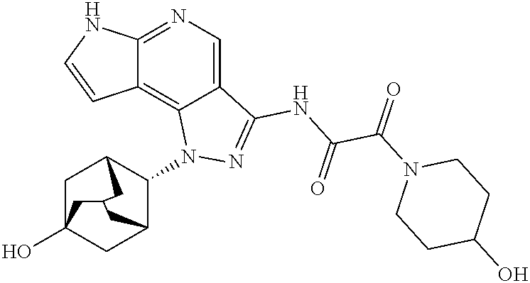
C1C2(O)CC3C(N4C5=C6C(=NC=C5C(NC(C(N5CCC(O)CC5)=O)=O)=N4)NC=C6)C1CC(C2)C3
